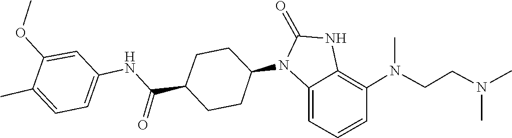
N(CCN(C1=C2NC(=O)N(C3CCC(C(NC4=CC=C(C)C(OC)=C4)=O)CC3)C2=CC=C1)C)(C)C
